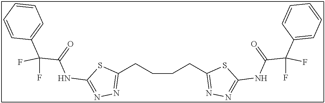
C1(CCCCC2=NN=C(NC(C(F)(C3=CC=CC=C3)F)=O)S2)=NN=C(NC(C(C2=CC=CC=C2)(F)F)=O)S1
